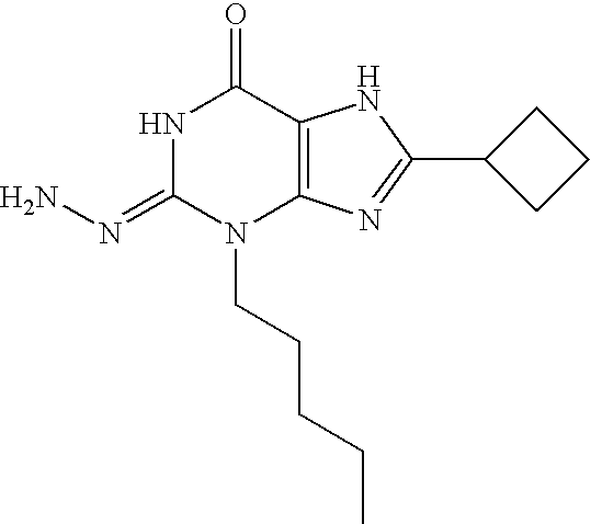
N1C(=NN)N(CCCCC)C2=C(C1=O)NC(C1CCC1)=N2
